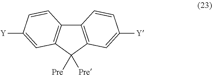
C12=C(C([Pre])([Pre])C3=C1C=CC([Y])=C3)C=C([Y])C=C2
